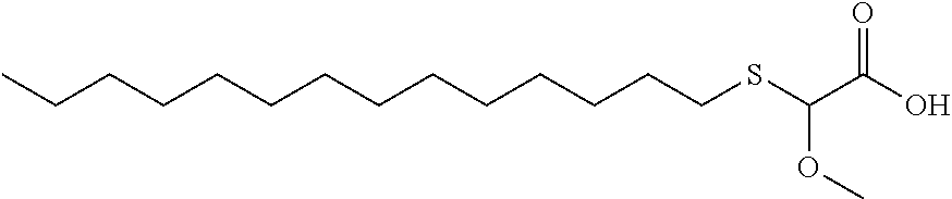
CCCCCCCCCCCCCCSC(C(O)=O)OC
